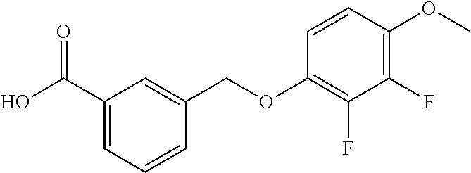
C1(C(O)=O)=CC=CC(COC2=C(F)C(F)=C(OC)C=C2)=C1
